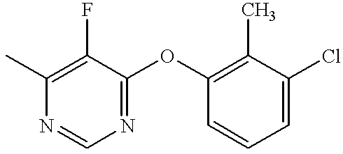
CC1=C(F)C(OC2=C(C)C(Cl)=CC=C2)=NC=N1
